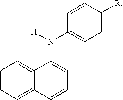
C1=CC=C2C(=C1)C(N([H])C1=CC=C([R])C=C1)=CC=C2
